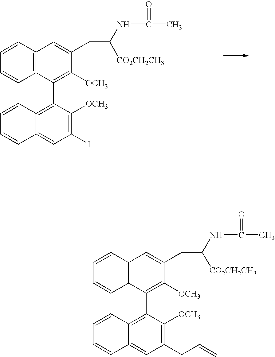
C1=CC2=C(C=C1)C(C1=C3C(=CC(I)=C1[OCH3])C=CC=C3)=C([OCH3])C(CC(NC(C)=O)[CO2CH2CH3])=C2.C1=CC2=C(C=C1)C(C1=C3C(=CC(CC=C)=C1[OCH3])C=CC=C3)=C([OCH3])C(CC(NC(C)=O)[CO2CH2CH3])=C2
